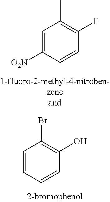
C1=C([O2N])C=CC(F)=C1C.C1=CC=CC(O)=C1Br
